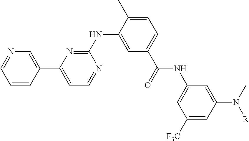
N1=CC=CC(C2=CC=NC(NC3=CC(C(NC4=CC([F3C])=CC(N(C)[R])=C4)=O)=CC=C3C)=N2)=C1
